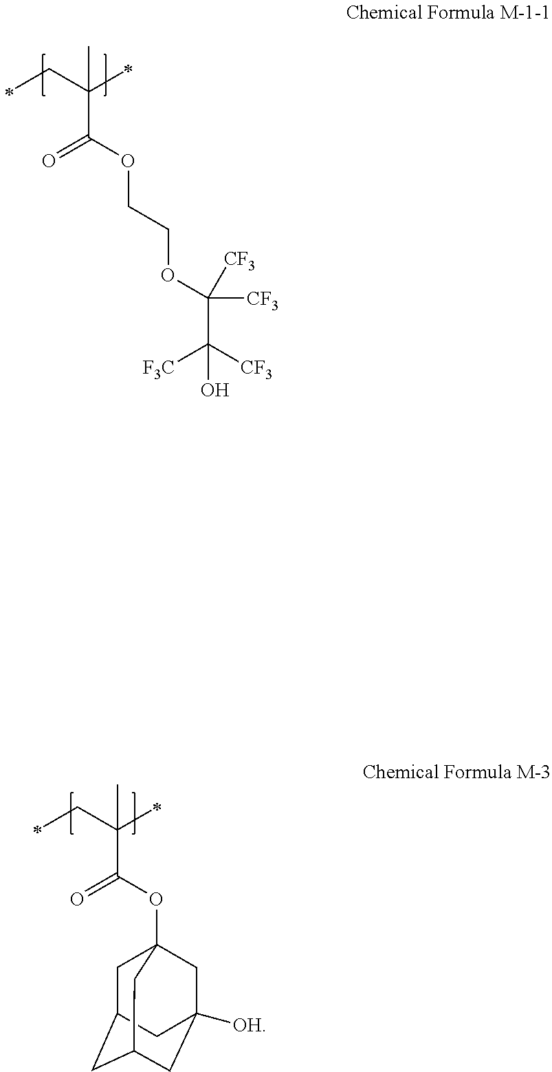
C(C(C)(C(OCCOC([CF3])(C([CF3])([F3C])O)[CF3])=O)C)C.C(C(C)(C(OC12CC3CC(CC([OH])(C1)C3)C2)=O)C)C
